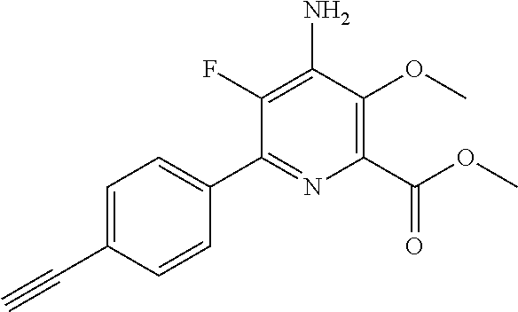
C1(F)=C(N)C(OC)=C(C(OC)=O)N=C1C1=CC=C(C#C)C=C1
